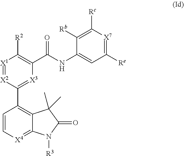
[X1]1=[X2]C(C2=C3C(=[X4]C=C2)N([R3])C(=O)C3(C)C)=[X3]C(C(NC2=CC([Re])=[X7]C([Rc])=C2[Rb])=O)=C1[R2]
